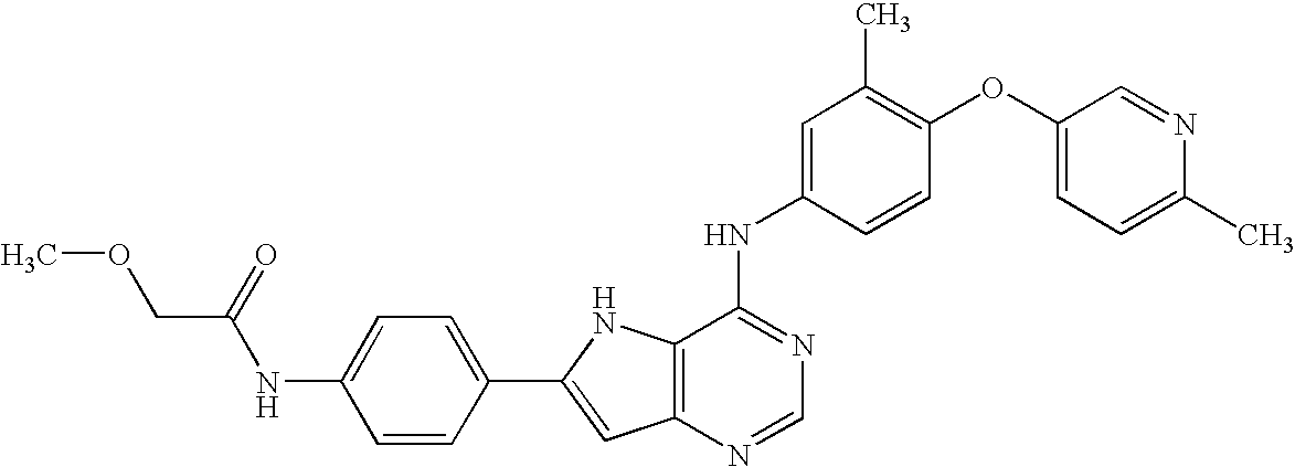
C12=C(N=CN=C1NC1=CC(C)=C(OC3=CC=C(C)N=C3)C=C1)C=C(C1=CC=C(NC(COC)=O)C=C1)N2
